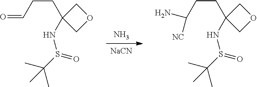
N.[NaCN].C(CCC1(NS(=O)C(C)(C)C)COC1)=O.NC(CCC1(NS(=O)C(C)(C)C)COC1)[NC]
